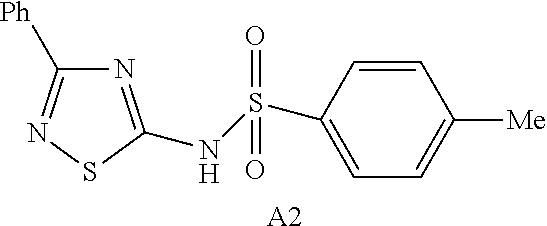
N1=C(NS(C2=CC=C([Me])C=C2)(=O)=O)SN=C1[Ph].[A2]
